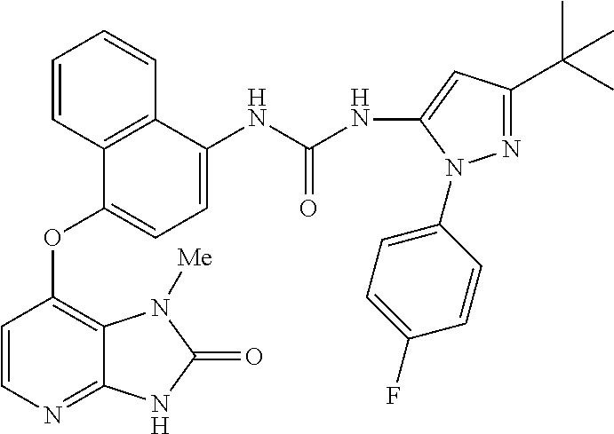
C1=CN=C2C(=C1OC1=CC=C(NC(=O)NC3=CC(C(C)(C)C)=NN3C3=CC=C(F)C=C3)C3=C1C=CC=C3)N([Me])C(=O)N2
